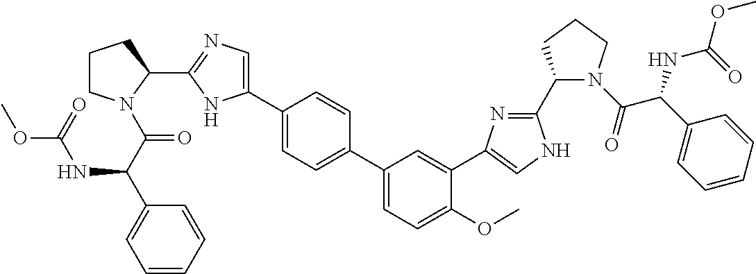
C1CN(C(C(C2=CC=CC=C2)NC(OC)=O)=O)C(C2=NC=C(C3=CC=C(C4=CC=C(OC)C(C5=CNC(C6N(C(C(C7=CC=CC=C7)NC(=O)OC)=O)CCC6)=N5)=C4)C=C3)N2)C1
